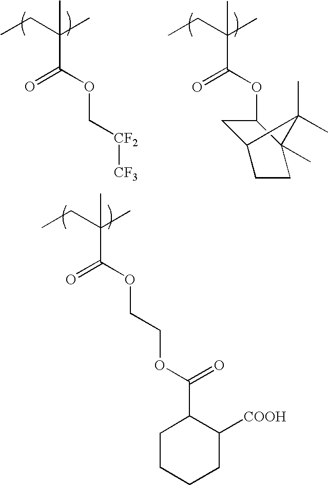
CCC(C)(C(=O)OC[CF2][CF3])C.CCC(C)(C(OC1CC2CCC1(C)C2(C)C)=O)C.CCC(C)(C(OCCOC(C1CCCCC1[COOH])=O)=O)C
